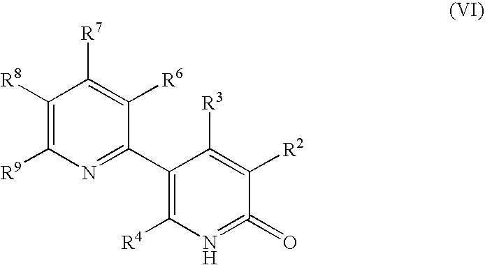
C1([R8])=C([R9])N=C(C2=C([R4])N=C(=O)C([R2])=C2[R3])C([R6])=C1[R7]
